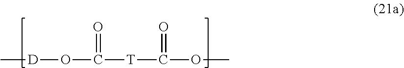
O(C([T]C(OC)=O)=O)[D]C
